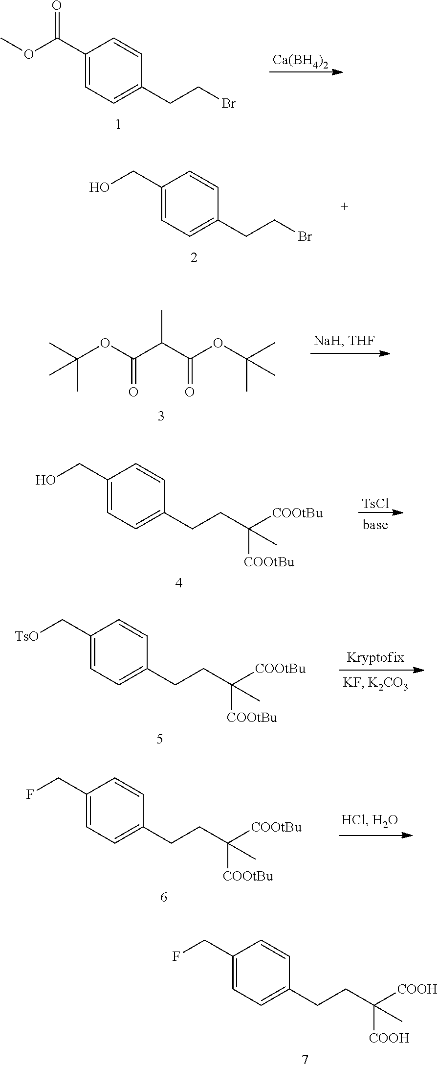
C1(C(OC)=O)=CC=C(CCBr)C=C1.[Ca(BH4)2].C1(CO)=CC=C(CCBr)C=C1.CC(C(OC(C)(C)C)=O)C(OC(C)(C)C)=O.C1(CO)=CC=C(CCC([COOtBu])([COOtBu])C)C=C1.[TsCl].C1(C[TsO])=CC=C(CCC([COOtBu])([COOtBu])C)C=C1.C1(CF)=CC=C(CCC([COOtBu])([COOtBu])C)C=C1.C1(CF)=CC=C(CCC([COOH])([COOH])C)C=C1
